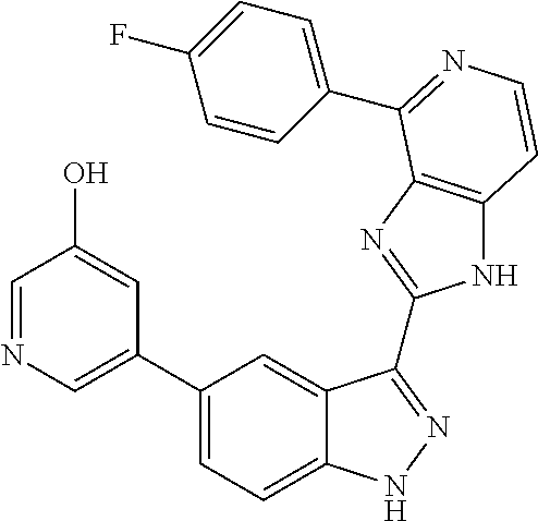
C1(C2=CN=CC(O)=C2)=CC=C2C(=C1)C(C1=NC3=C(N1)C=CN=C3C1=CC=C(F)C=C1)=NN2
